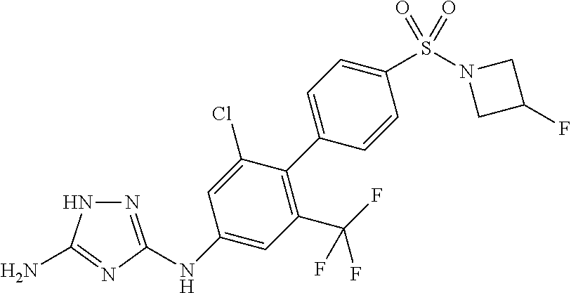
N(C1=CC(C(F)(F)F)=C(C2=CC=C(S(N3CC(F)C3)(=O)=O)C=C2)C(Cl)=C1)C1=NNC(N)=N1
